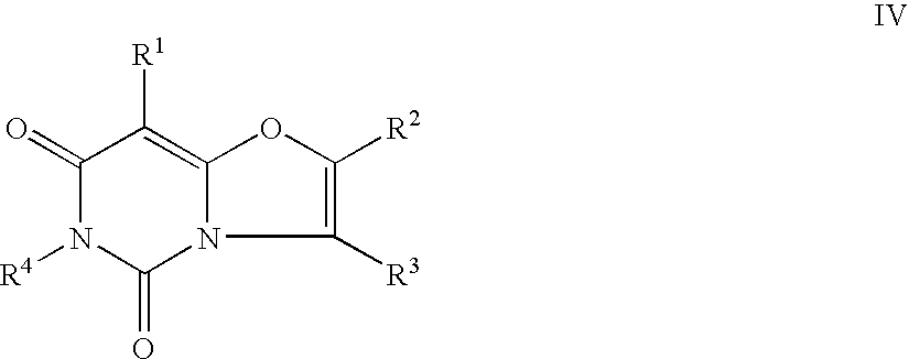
C1(=O)N([R4])C(=O)N2C(=C1[R1])OC([R2])=C2[R3]
